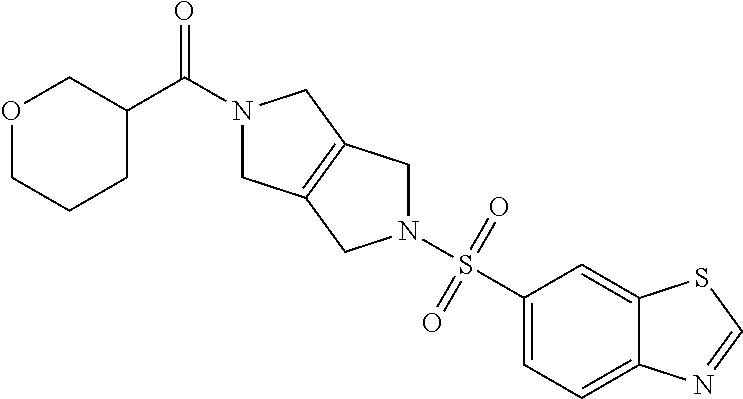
N1(S(C2=CC=C3C(=C2)SC=N3)(=O)=O)CC2=C(C1)CN(C(C1COCCC1)=O)C2
